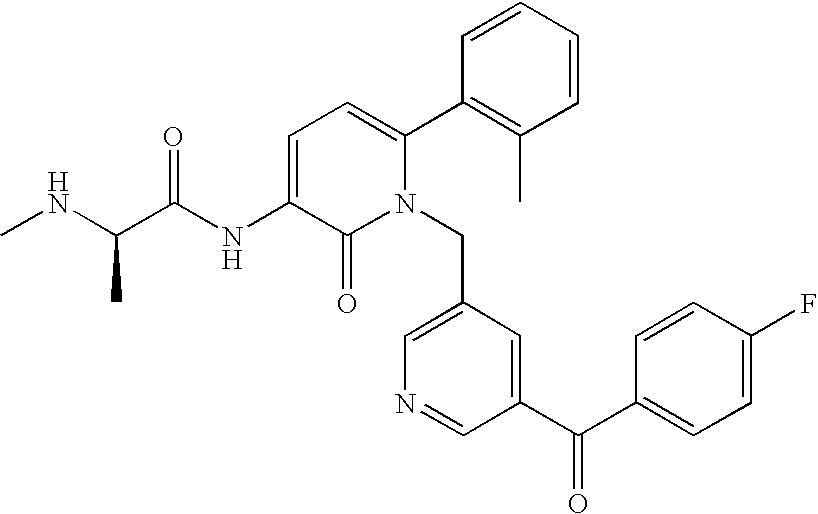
C1=C(NC(C(NC)C)=O)C(=O)N(CC2=CN=CC(C(C3=CC=C(F)C=C3)=O)=C2)C(C2=C(C)C=CC=C2)=C1
